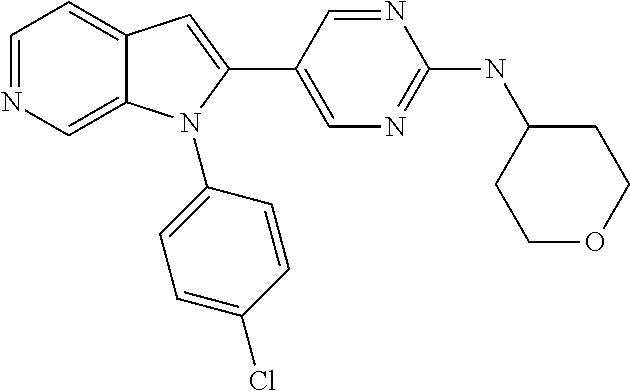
C1=NC=C2C(=C1)C=C(C1=CN=C(NC3CCOCC3)N=C1)N2C1=CC=C(Cl)C=C1
